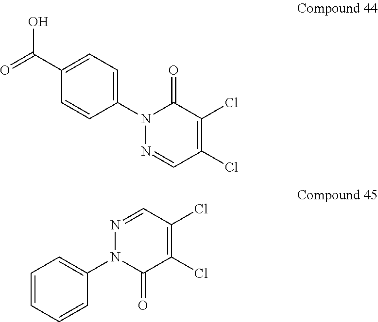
C1(N2N=CC(Cl)=C(Cl)C2=O)=CC=C(C(=O)O)C=C1.C1=CC=CC(N2C(=O)C(Cl)=C(Cl)C=N2)=C1
